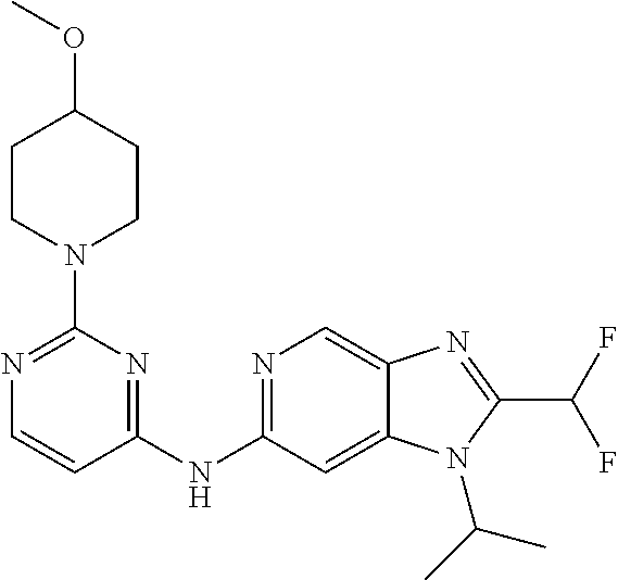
C1=CC(NC2=NC=C3C(=C2)N(C(C)C)C(C(F)F)=N3)=NC(N2CCC(OC)CC2)=N1
